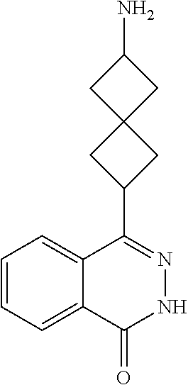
C12=CC=CC=C1C(=O)NN=C2C1CC2(C1)CC(N)C2
